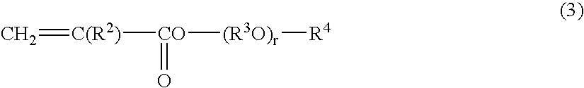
C=[C(R2)][CO](=O)[(R3O)r][R4]
